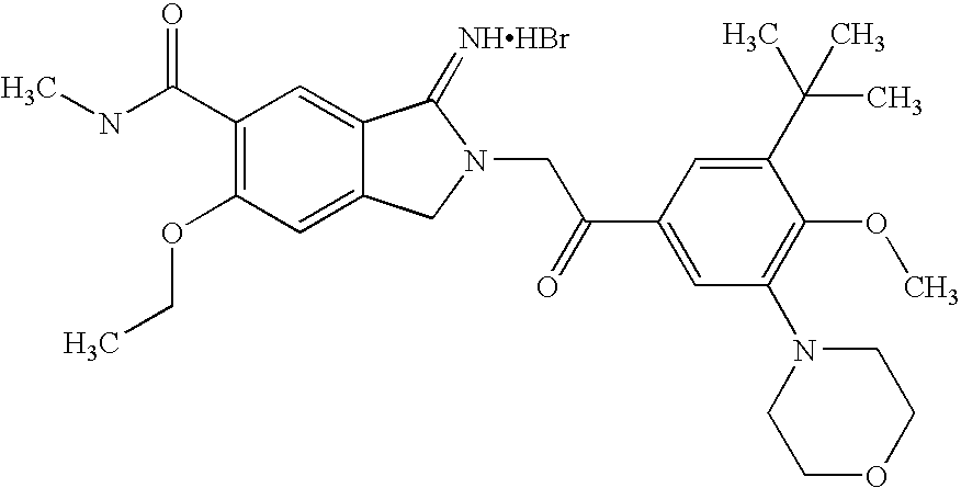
N(C(C1=C(OCC)C=C2C(=C1)C(=[NHHBr])N(CC(C1=CC(N3CCOCC3)=C(OC)C(C(C)(C)C)=C1)=O)C2)=O)C
